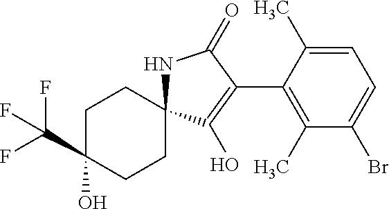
C1CC2(CCC1(C(F)(F)F)O)NC(=O)C(C1=C(C)C(Br)=CC=C1C)=C2O
